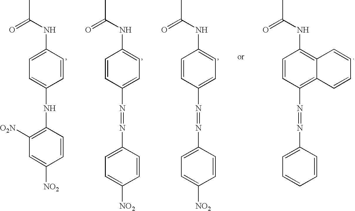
C1(NC(C)=O)=CC=C(NC2=C([O2N])C=C([NO2])C=C2)C=C1.C1(NC(C)=O)=CC=C(N=NC2=CC=C([NO2])C=C2)C=C1.C1(NC(C)=O)=CC=C(N=NC2=CC=C([NO2])C=C2)C=C1.C1(NC(C)=O)=C2C(=C(N=NC3=CC=CC=C3)C=C1)C=CC=C2
